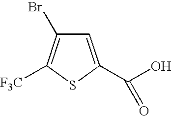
C1=C(C(O)=O)SC([F3C])=C1Br
